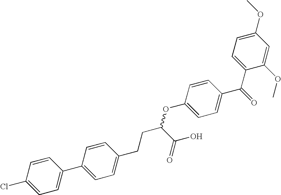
C1=CC(Cl)=CC=C1C1=CC=C(CCC(OC2=CC=C(C(C3=CC=C(OC)C=C3OC)=O)C=C2)C(O)=O)C=C1
